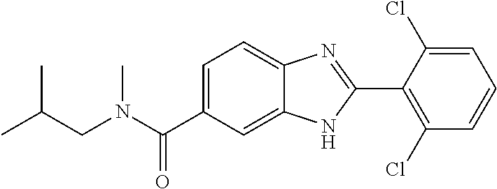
N(C(C1=CC=C2C(=C1)NC(C1=C(Cl)C=CC=C1Cl)=N2)=O)(CC(C)C)C
